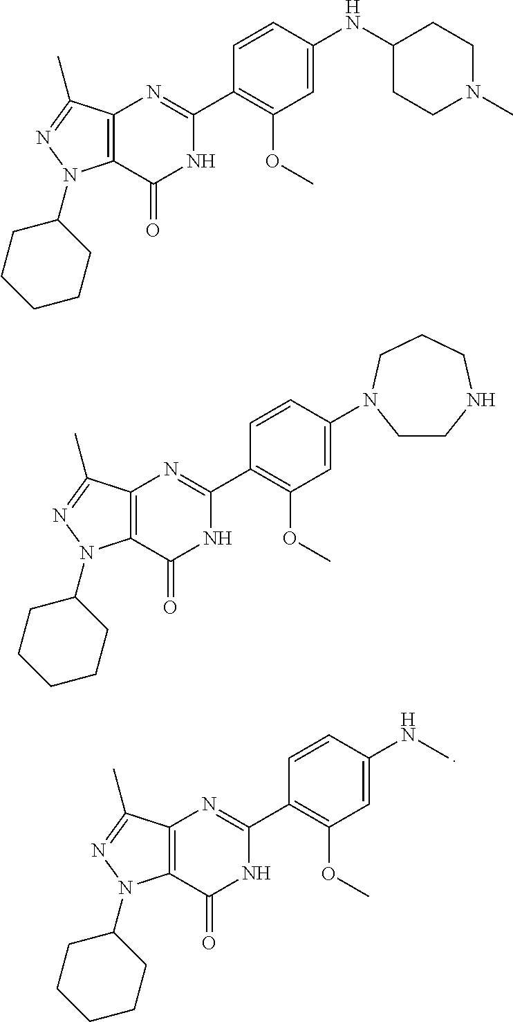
C12=C(C(=O)NC(C3=C(OC)C=C(NC)C=C3)=N1)N(C1CCCCC1)N=C2C.C12=C(C(=O)NC(C3=C(OC)C=C(NC4CCN(C)CC4)C=C3)=N1)N(C1CCCCC1)N=C2C.C12=C(C(=O)NC(C3=C(OC)C=C(N4CCNCCC4)C=C3)=N1)N(C1CCCCC1)N=C2C
